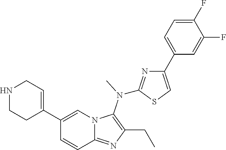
N1CCC(C2=CN3C(=NC(CC)=C3N(C)C3=NC(C4=CC=C(F)C(F)=C4)=CS3)C=C2)=CC1
